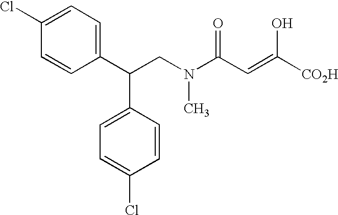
C1(Cl)=CC=C(C(C2=CC=C(Cl)C=C2)CN(C(C=C([CO2H])O)=O)C)C=C1
